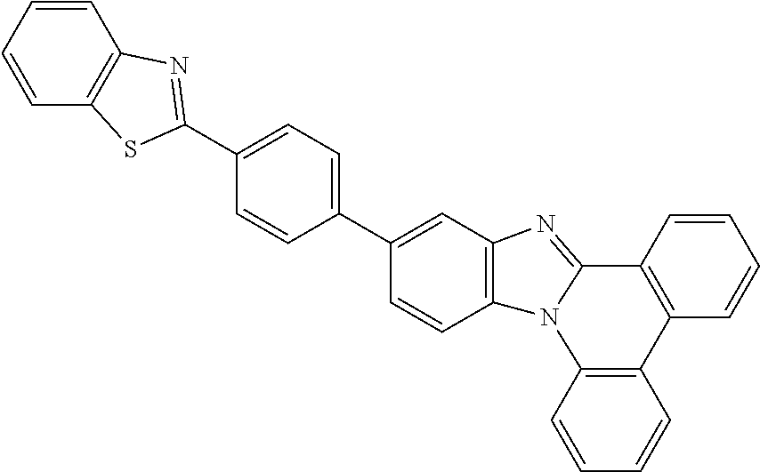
C1=CC2=C(C=C1)N1C(=NC3=C1C=CC(C1=CC=C(C4=NC5=C(C=CC=C5)S4)C=C1)=C3)C1=C2C=CC=C1
